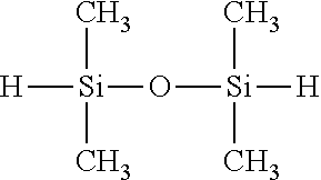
[H][Si](O[Si]([H])(C)C)(C)C
